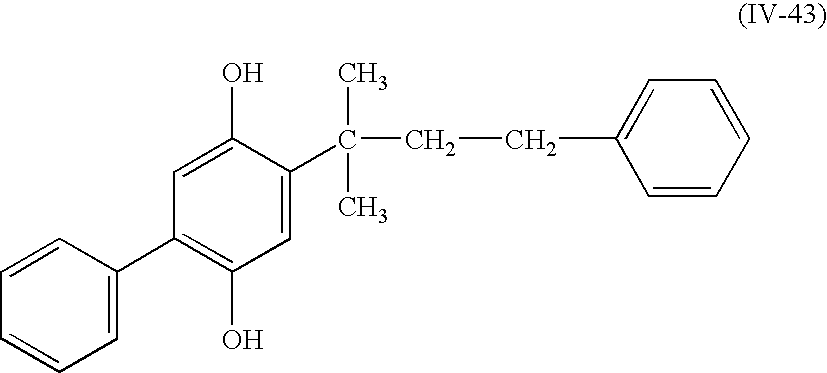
C1=CC=C(CCC(C)(C)C2=CC(O)=C(C3=CC=CC=C3)C=C2O)C=C1
